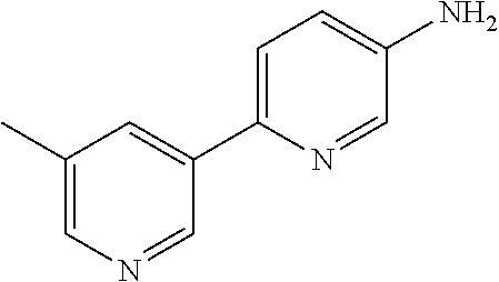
NC1=CC=C(C2=CC(C)=CN=C2)N=C1
